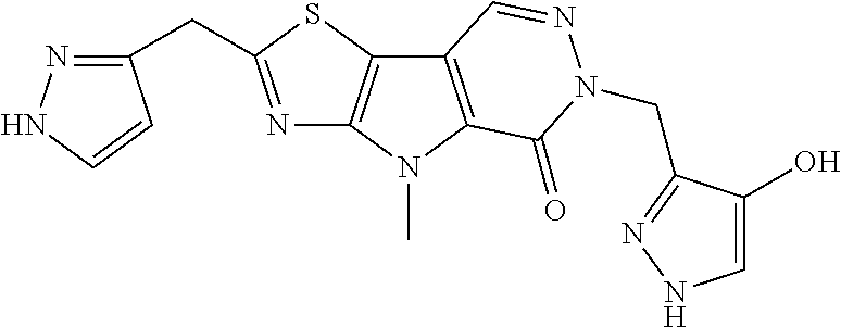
N1=C(CC2=NNC=C2)SC2=C1N(C)C1=C2C=NN(CC2=NNC=C2O)C1=O
